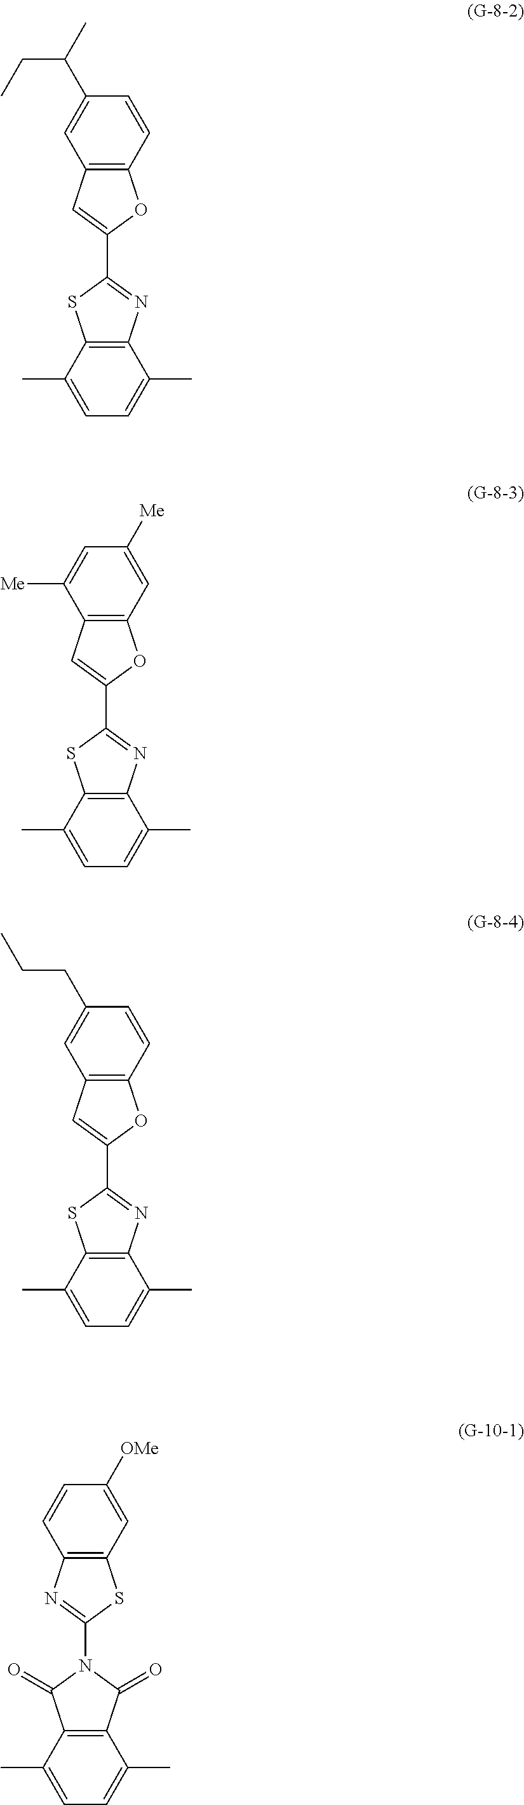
C1(C)=CC=C(C)C2=C1SC(C1=CC3=C(O1)C=CC(C(C)CC)=C3)=N2.C1(C)=CC=C(C)C2=C1SC(C1=CC3=C(O1)C=C([Me])C=C3[Me])=N2.C1(C)=CC=C(C)C2=C1SC(C1=CC3=C(O1)C=CC(CCC)=C3)=N2.C1(C)=CC=C(C)C2=C1C(=O)N(C1=NC3=C(S1)C=C([OMe])C=C3)C2=O
